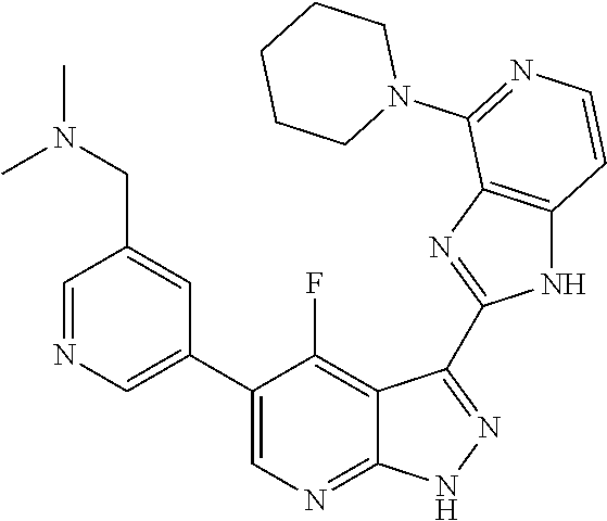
C1=NC=C(C2=CN=C3C(=C2F)C(C2=NC4=C(N2)C=CN=C4N2CCCCC2)=N[N H]3)C=C1CN(C)C
